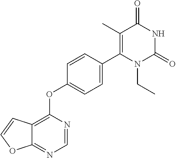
C12=NC=NC(OC3=CC=C(C4=C(C)C(=O)NC(=O)N4CC)C=C3)=C1C=CO2
